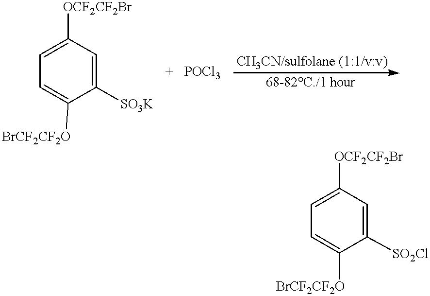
C1([OCF2CF2Br])=CC=C([BrCF2CF2O])C([SO3K])=C1.C1([OCF2CF2Br])=CC=C([BrCF2CF2O])C([SO2Cl])=C1
